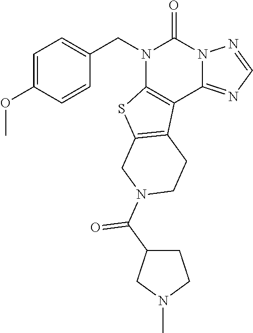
N1(CC2=CC=C(OC)C=C2)C2=C(C3=NC=NN3C1=O)C1=C(S2)CN(C(=O)C2CCN(C)C2)CC1
